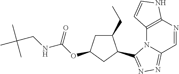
C12=C(N=CC3=NN=C(C4C(CC)CC(OC(NCC(C)(C)C)=O)C4)N13)NC=C2
